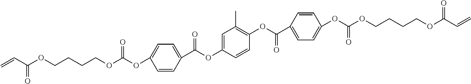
C=CC(OCCCCOC(OC1=CC=C(C(OC2=CC(C)=C(OC(C3=CC=C(OC(OCCCCOC(C=C)=O)=O)C=C3)=O)C=C2)=O)C=C1)=O)=O
